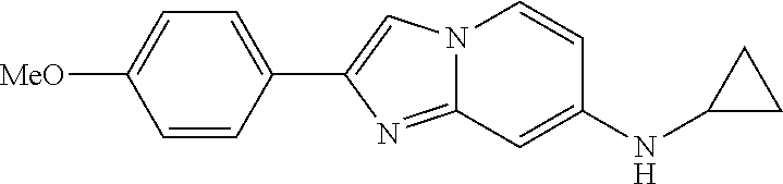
C1=CC(C2=CN3C(=N2)C=C(NC2CC2)C=C3)=CC=C1[MeO]
